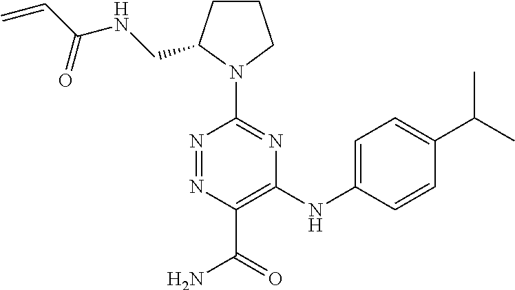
C1(N2CCCC2CNC(C=C)=O)=NC(NC2=CC=C(C(C)C)C=C2)=C(C(=O)N)N=N1
